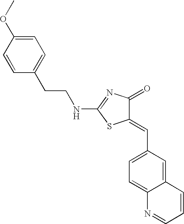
C12=CC(C=C3C(=O)N=C(NCCC4=CC=C(OC)C=C4)S3)=CC=C1N=CC=C2
